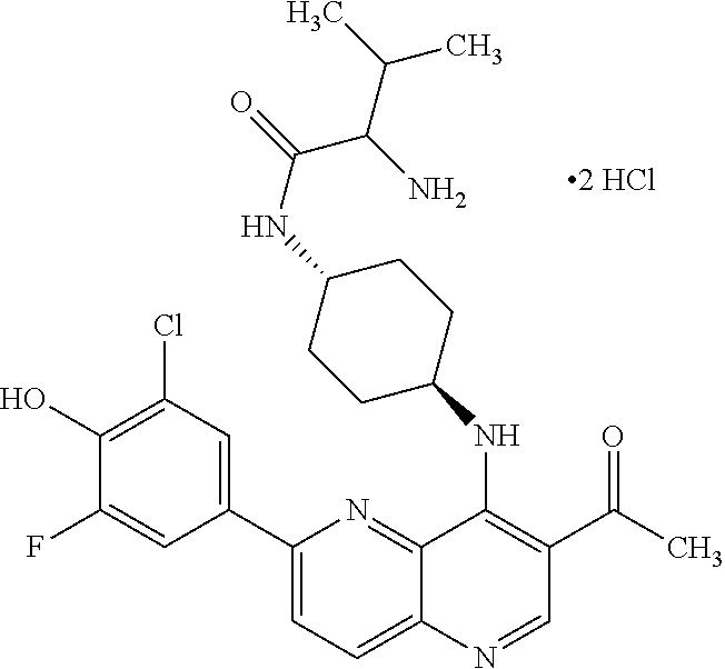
C1(C2=CC(Cl)=C(O)C(F)=C2)=CC=C2C(=N1)C(NC1CCC(NC(C(C(C)C)N)=O)CC1)=C(C(=O)C)C=N2
